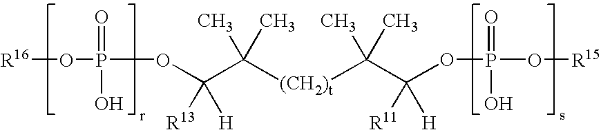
O(P(O[R16])(=O)O)C(C([(CH2)t]C(C(OP(O[R15])(=O)O)([R11])[H])(C)C)(C)C)([R13])[H]
